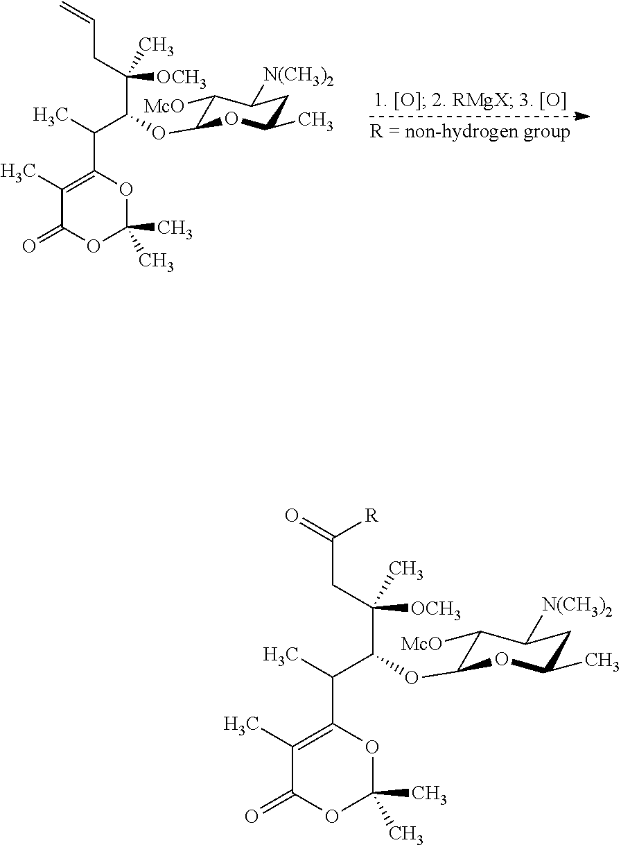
C(CC=C)(C(C(C)C1=C(C)C(=O)OC(C)(C)O1)OC1C([McO])C([N(CH3)2])CC(C)O1)([OCH3])C.C(CC(=O)[R])(C(C(C)C1=C(C)C(=O)OC(C)(C)O1)OC1C([McO])C([N(CH3)2])CC(C)O1)([OCH3])C
